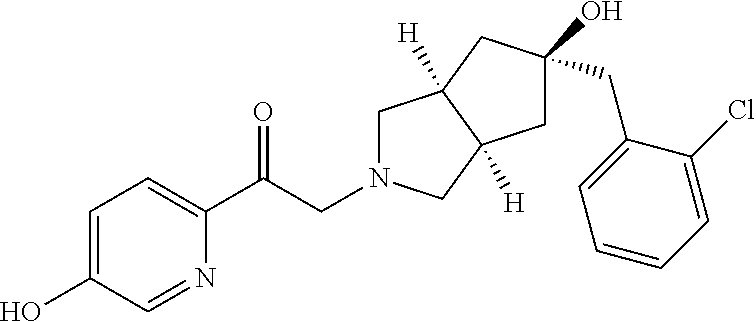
C1=C(O)C=NC(C(CN2CC3([H])C([H])(C2)CC(O)(CC2=CC=CC=C2Cl)C3)=O)=C1
